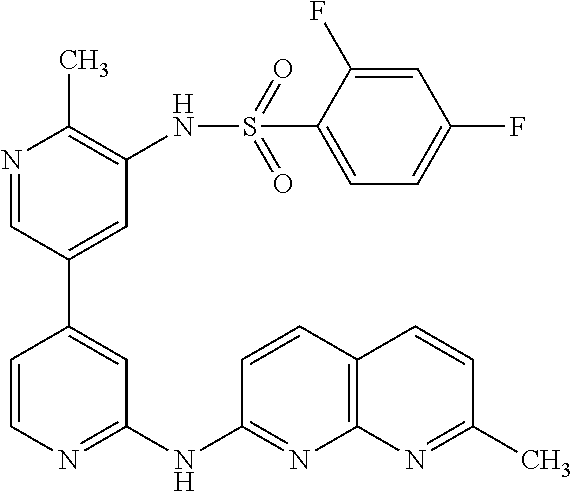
N(C1=NC=CC(C2=CC(NS(C3=CC=C(F)C=C3F)(=O)=O)=C(C)N=C2)=C1)C1=NC2=C(C=C1)C=CC(C)=N2
